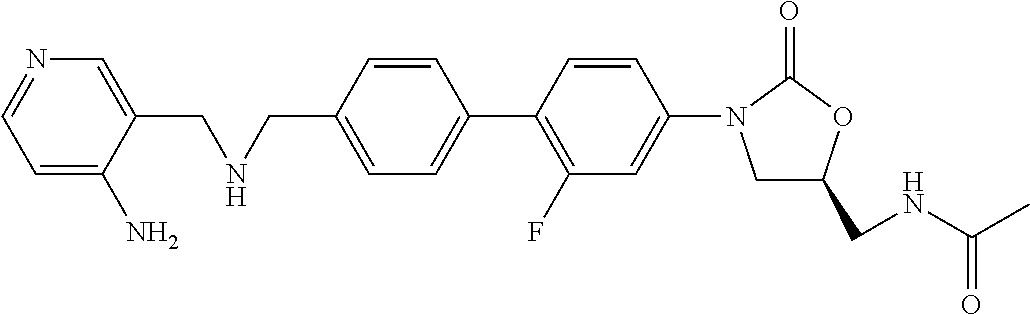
C1=C(CNCC2=CN=CC=C2N)C=CC(C2=C(F)C=C(N3CC(CNC(=O)C)OC3=O)C=C2)=C1
